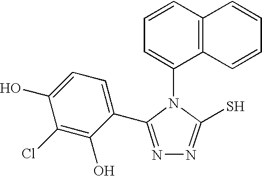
C1=CC2=C(C(N3C(S)=NN=C3C3=CC=C(O)C(Cl)=C3O)=C1)C=CC=C2
